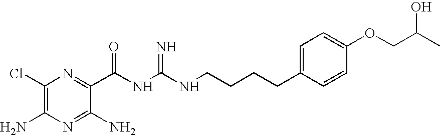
C1(Cl)=C(N)N=C(N)C(C(NC(NCCCCC2=CC=C(OCC(C)O)C=C2)=N)=O)=N1
